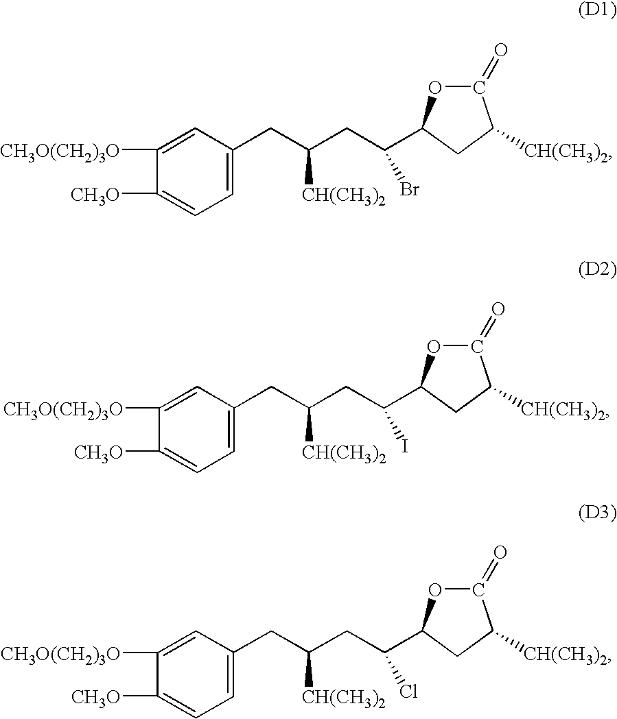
C1(CC(CC(Br)C2OC(=O)C([CH(CH3)2])C2)[CH(CH3)2])=CC=C([CH3O])C([CH3O(CH2)3O])=C1.C1(CC(CC(I)C2OC(=O)C([CH(CH3)2])C2)[CH(CH3)2])=CC=C([CH3O])C([CH3O(CH2)3O])=C1.C1(CC(CC(Cl)C2OC(=O)C([CH(CH3)2])C2)[CH(CH3)2])=CC=C([CH3O])C([CH3O(CH2)3O])=C1
